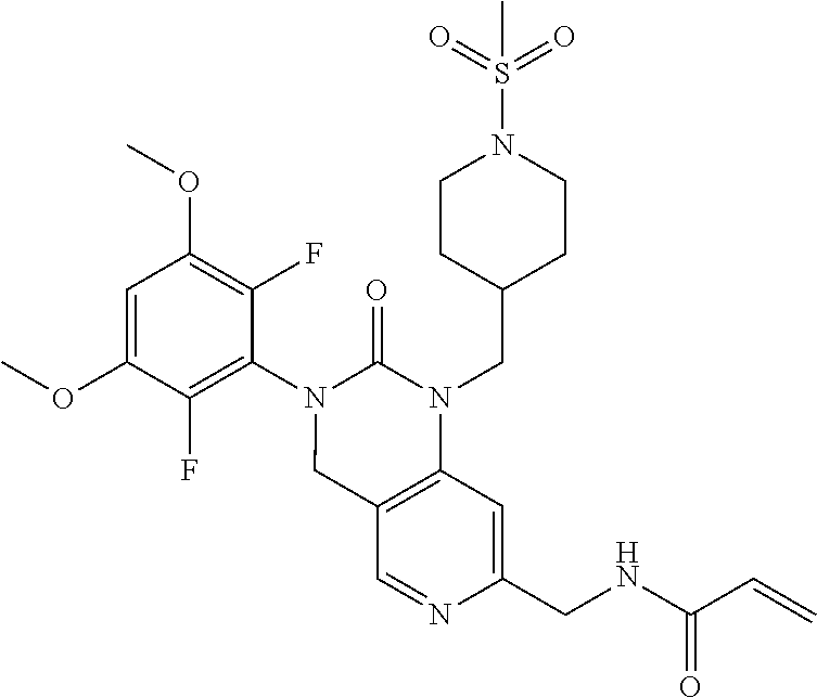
C1=C(OC)C(F)=C(N2CC3=C(N(CC4CCN(S(=O)(=O)C)CC4)C2=O)C=C(CNC(C=C)=O)N=C3)C(F)=C1OC
